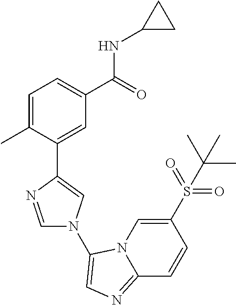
C1=C(C)C(C2=CN(C3=CN=C4N3C=C(S(=O)(=O)C(C)(C)C)C=C4)C=N2)=CC(C(=O)NC2CC2)=C1
